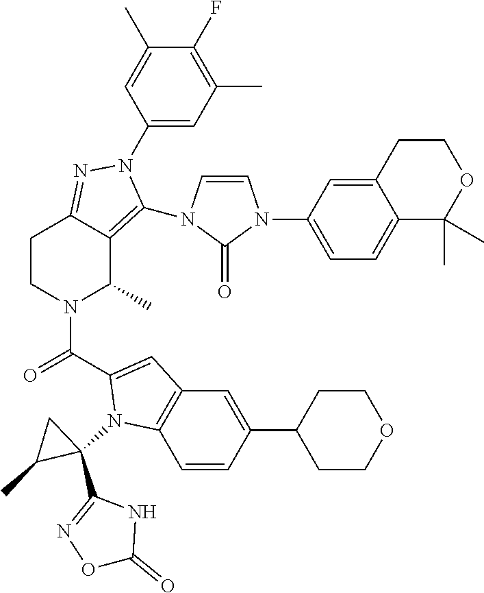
C1(F)=C(C)C=C(N2C(N3C=CN(C4=CC=C5C(=C4)CCOC5(C)C)C3=O)=C3C(C)N(C(=O)C4=CC5=C(C=CC(C6CCOCC6)=C5)N4C4(C5=NOC(=O)N5)CC4C)CCC3=N2)C=C1C
